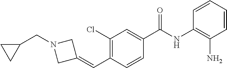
C1(C(NC2=C(N)C=CC=C2)=O)=CC(Cl)=C(C=C2CN(CC3CC3)C2)C=C1
